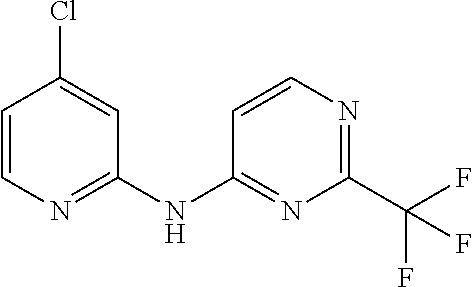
C1=C(Cl)C=CN=C1NC1=NC(C(F)(F)F)=NC=C1
